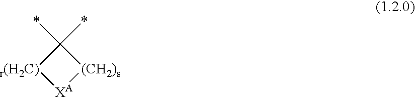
[r(H2C)]1[XA][(CH2)s]C1(*)*
